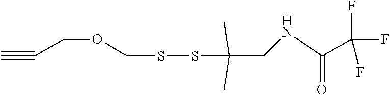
C#CCOCSSC(C)(C)CNC(C(F)(F)F)=O
